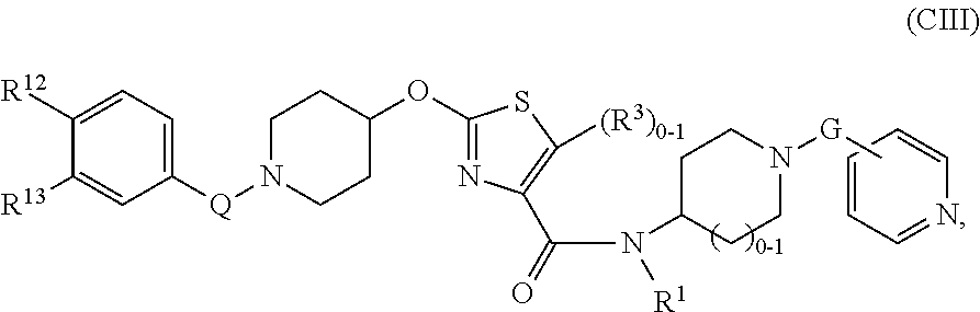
C1([R12])=CC=C([Q]N2CCC(OC3=NC(C(=O)N([R1])C4CCN([G]C)CC4)=C([(R3)0-1])S3)CC2)C=C1[R13].N1=CC=CC=C1
